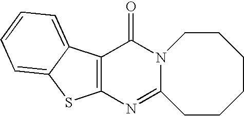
C12=C(N=C3N(C1=O)CCCCCC3)SC1=CC=CC=C21
